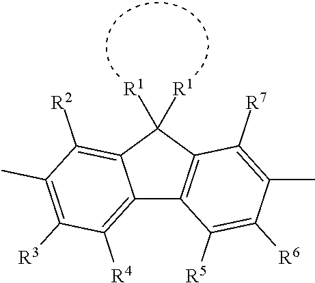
C12=C([R4])C([R3])=C(C)C([R2])=C1C([R1])([R1])C1=C2C([R5])=C([R6])C(C)=C1[R7]
